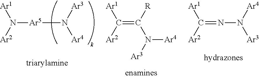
[Ar1]C([Ar2])=NN([Ar3])[Ar4].[Ar1]C([Ar2])=C(N([Ar3])[Ar4])[R].[Ar1]N([Ar2])[Ar5]N([Ar4])[Ar3]
